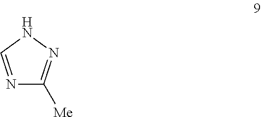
N1=CNN=C1[Me]
